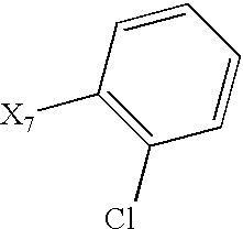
C1(Cl)=C([X7])C=CC=C1
